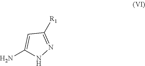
NC1=CC([R1])=NN1
